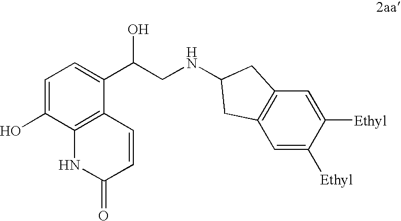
C12=C(C(C(CNC3CC4=C(C=C([Ethyl])C([Ethyl])=C4)C3)O)=CC=C1O)C=CC(=O)N2
